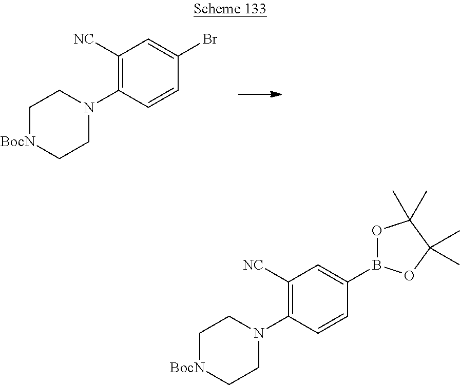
C1([NC])=C(N2CC[BocN]CC2)C=CC(Br)=C1.C1([NC])=C(N2CC[BocN]CC2)C=CC(B2OC(C)(C)C(C)(C)O2)=C1
